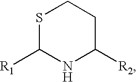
S1C([R1])NC([R2])CC1
